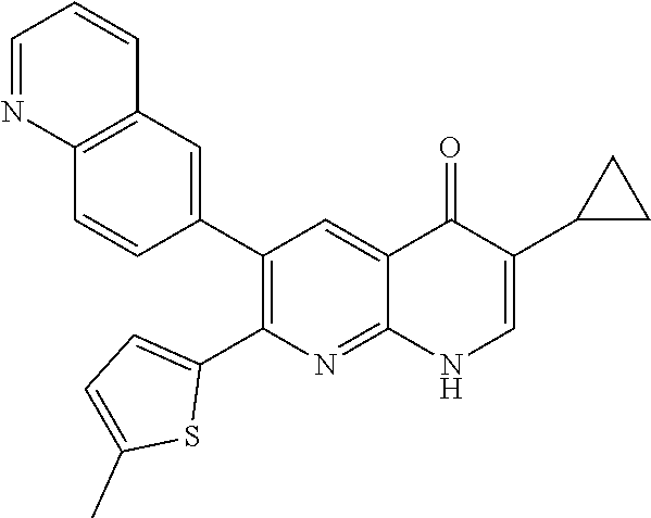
C12=C(C=C(C3=C(C4=CC=C(C)S4)N=C4C(=C3)C(=O)C(C3CC3)=CN4)C=C1)C=CC=N2
